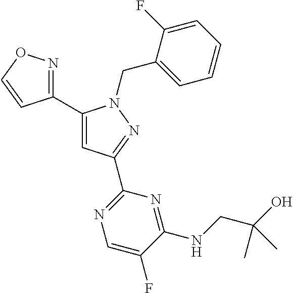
C1(C2=NOC=C2)=CC(C2=NC=C(F)C(NCC(O)(C)C)=N2)=NN1CC1=CC=CC=C1F
